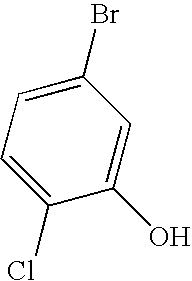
C1(Br)=CC=C(Cl)C(O)=C1
